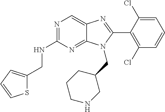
S1C(CNC2=NC=C3C(=N2)N(CC2CCCNC2)C(C2=C(Cl)C=CC=C2Cl)=N3)=CC=C1
